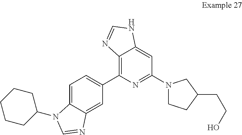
C1=C2C(=CC(C3=C4C(=CC(N5CCC(CCO)C5)=N3)NC=N4)=C1)N=CN2C1CCCCC1
